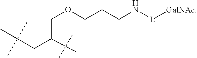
C(C(CC(C)(C)C)C(C)(C)C)OCCCN[L][GalNAc]
